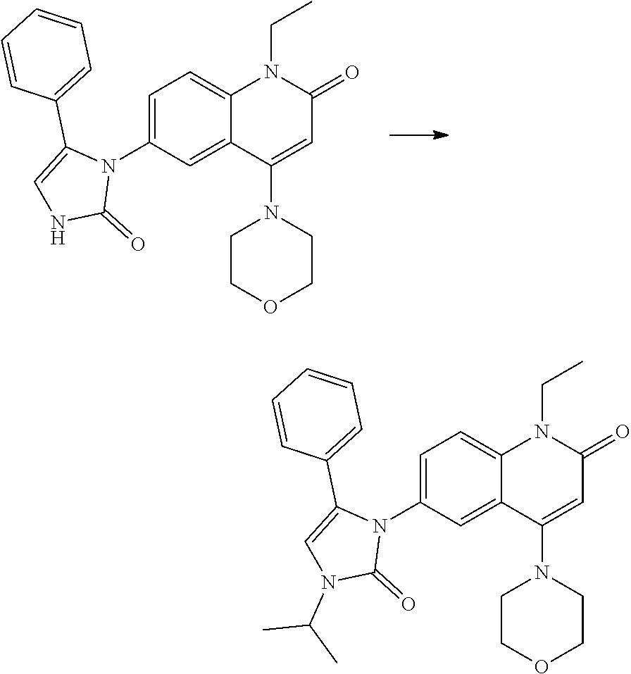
N1(C2=CC=C3C(=C2)C(N2CCOCC2)=CC(=O)N3CC)C(C2=CC=CC=C2)=CNC1=O.N1(C2=CC=C3C(=C2)C(N2CCOCC2)=CC(=O)N3CC)C(C2=CC=CC=C2)=CN(C(C)C)C1=O
